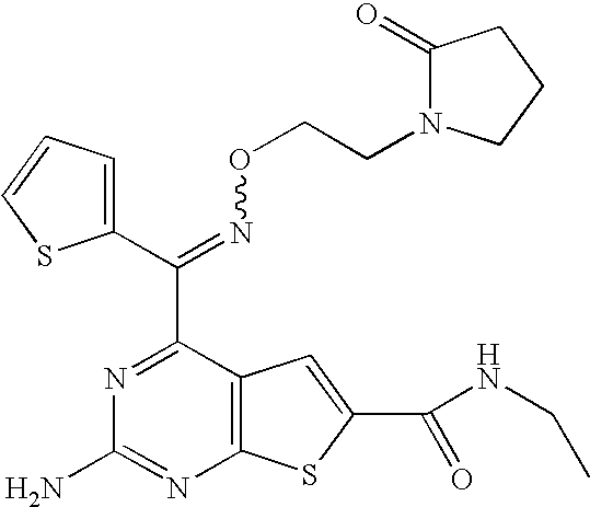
C(=NOCCN1C(=O)CCC1)(C1=NC(N)=NC2=C1C=C(C(NCC)=O)S2)C1=CC=CS1
